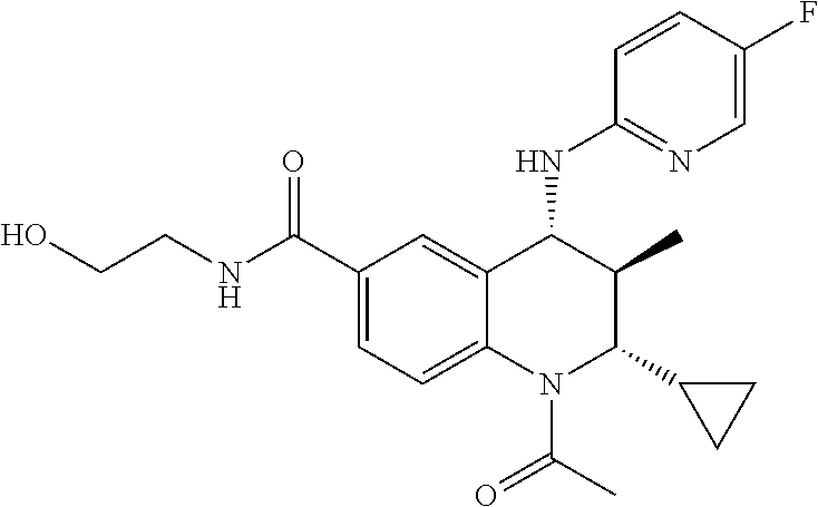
C12=CC(C(NCCO)=O)=CC=C1N(C(C)=O)C(C1CC1)C(C)C2NC1=NC=C(F)C=C1
